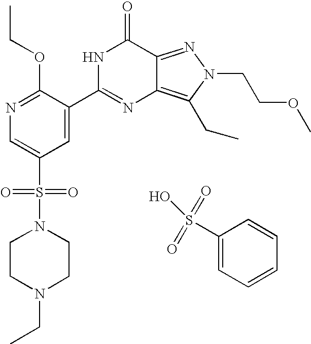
O(C1=NC=C(S(=O)(=O)N2CCN(CC)CC2)C=C1C1=NC2=C(CC)N(CCOC)N=C2C(=O)N1)CC.S(C1=CC=CC=C1)(=O)(=O)O
